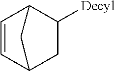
C1=CC2CC([Decyl])C1C2
